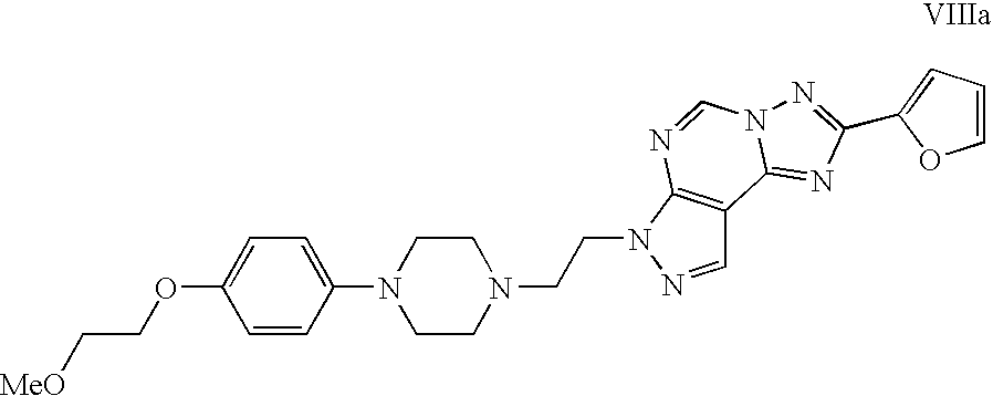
C1=CC(OCC[MeO])=CC=C1N1CCN(CCN2N=CC3=C2N=CN2C3=NC(C3=CC=CO3)=N2)CC1
